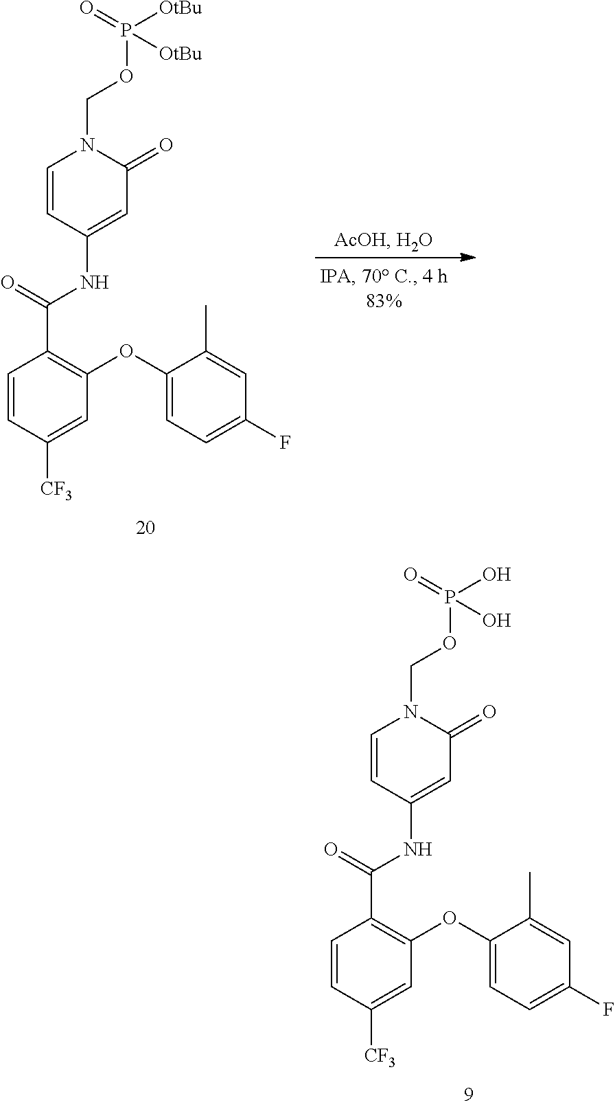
C1=CC([CF3])=CC(OC2=CC=C(F)C=C2C)=C1C(=O)NC1=CC(=O)N(COP(O)(=O)O)C=C1.C1=CC([CF3])=CC(OC2=CC=C(F)C=C2C)=C1C(=O)NC1=CC(=O)N(COP([OtBu])(=O)[OtBu])C=C1
